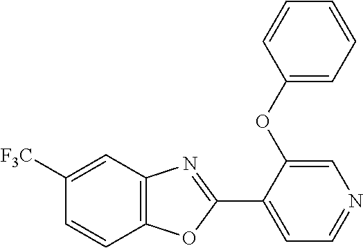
C1=C(OC2=CC=CC=C2)C(C2=NC3=C(O2)C=CC([F3C])=C3)=CC=N1
